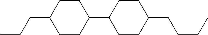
C1CC(C2CCC(CCCC)CC2)CCC1CCC
